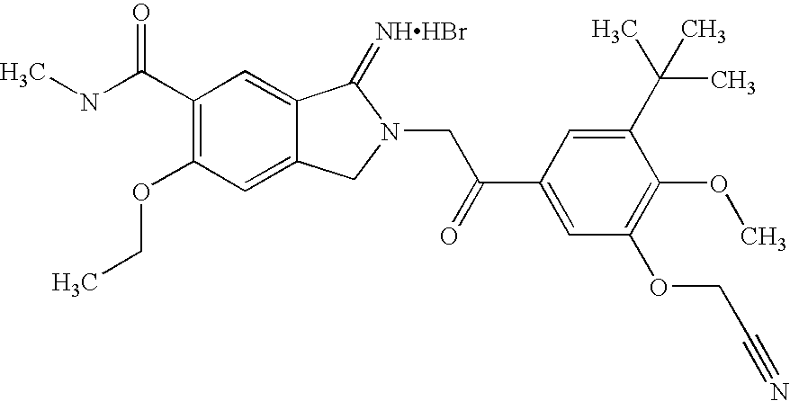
CNC(C1=C(OCC)C=C2C(=C1)C(=[NHHBr])N(CC(C1=CC(OCC#N)=C(OC)C(C(C)(C)C)=C1)=O)C2)=O
